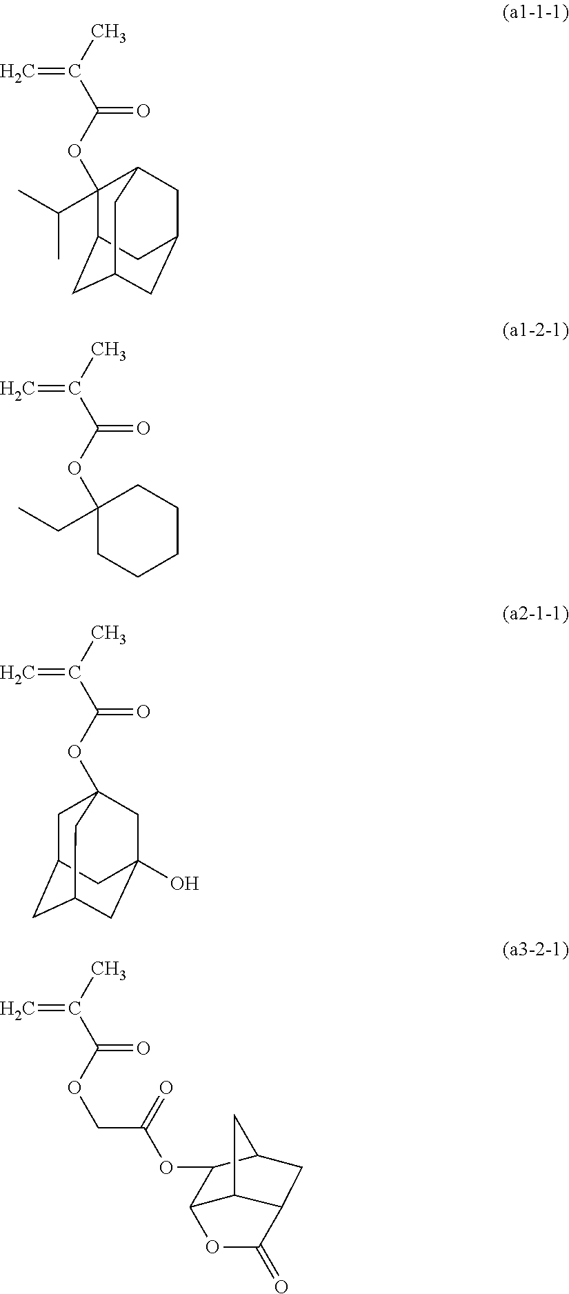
C1(C(C)C)(OC(=O)C(=C)C)C2CC3CC(CC1C3)C2.C1(CC)(OC(=O)C(=C)C)CCCCC1.C1C2CC3CC(O)(CC1(OC(=O)C(=C)C)C3)C2.O(C(=O)C(=C)C)CC(=O)OC1C2OC(=O)C3C2CC1C3
